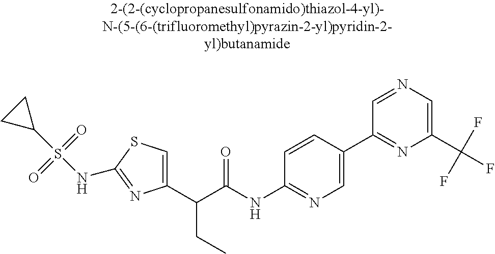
C1(C(C(NC2=NC=C(C3=NC(C(F)(F)F)=CN=C3)C=C2)=O)CC)=CSC(NS(C2CC2)(=O)=O)=N1
